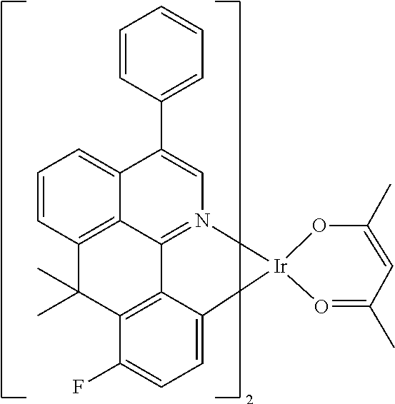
C1=C(C2=CC=CC=C2)C2=CC=CC3=C2C2=N1[Ir]1(C4=CC=C(F)C(=C24)C3(C)C)O=C(C)C=C(C)O1
